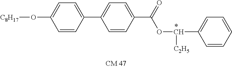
C1(C2=CC=C(C(=O)OC(C3=CC=CC=C3)[C2H5])C=C2)=CC=C(O[C8H17])C=C1
